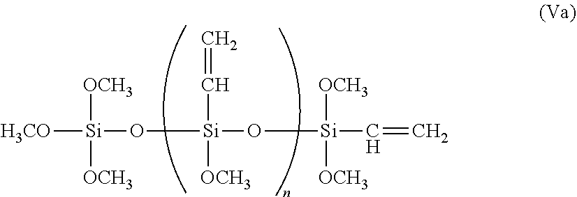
[H3CO][Si](O[Si](O[Si](C=C)([OCH3])[OCH3])(C=C)[OCH3])([OCH3])[OCH3]
